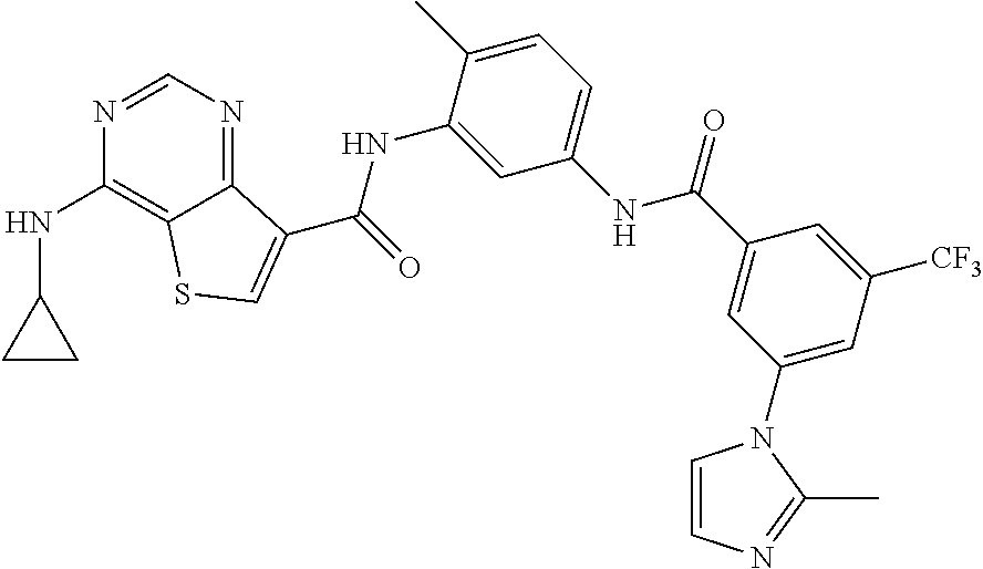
C1=NC(NC2CC2)=C2C(=N1)C(C(NC1=CC(NC(C3=CC(N4C=CN=C4C)=CC([CF3])=C3)=O)=CC=C1C)=O)=CS2
